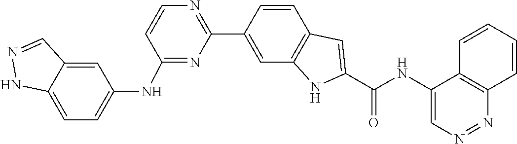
C1=CC2=C(C=C1C1=NC=CC(NC3=CC=C4NN=CC4=C3)=N1)NC(C(=O)NC1=CN=NC3=C1C=CC=C3)=C2
